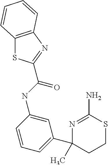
C12=C(N=C(C(NC3=CC(C4(C)N=C(N)SCC4)=CC=C3)=O)S1)C=CC=C2
